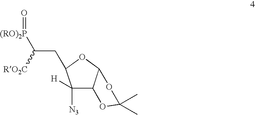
C1([H])([N3])C2C(OC1CC([(RO)2P]=O)[RO2C])OC(C)(C)O2
